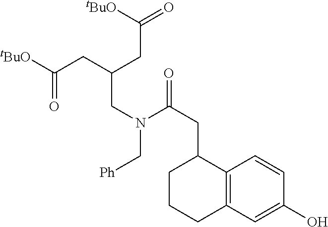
C(C(CC(=O)[tBuO])CN(C[Ph])C(=O)CC1CCCC2=C1C=CC(O)=C2)C([tBuO])=O
